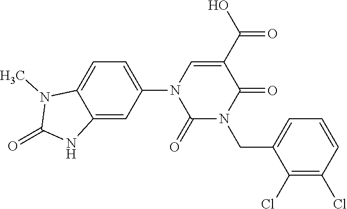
C1=C(N2C(=O)N(CC3=CC=CC(Cl)=C3Cl)C(=O)C(C(O)=O)=C2)C=C2C(=C1)N(C)C(=O)N2
